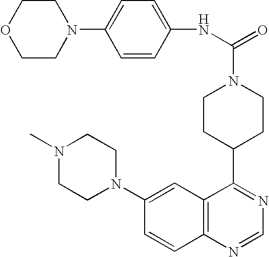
C12=C(C=C(N3CCN(C)CC3)C=C1)C(C1CCN(C(NC3=CC=C(N4CCOCC4)C=C3)=O)CC1)=NC=N2
